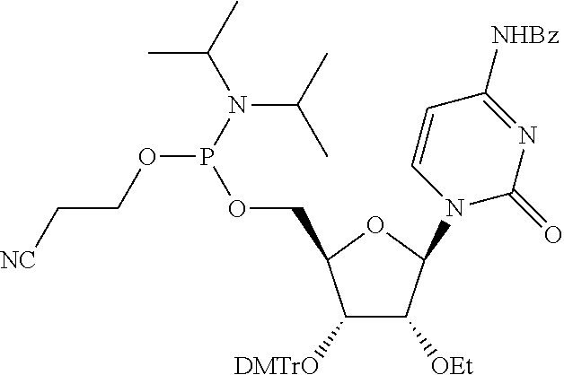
C1([DMTrO])C([OEt])C(N2C(=O)N=C([NHBz])C=C2)OC1COP(OCC[NC])N(C(C)C)C(C)C
